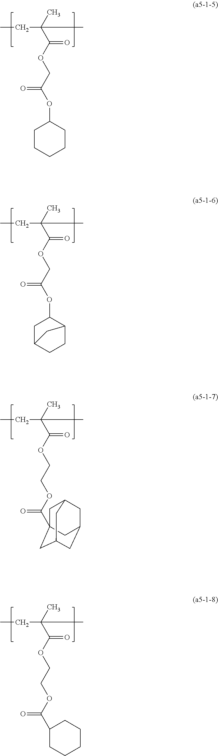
CCC(C)(C(OCC(OC1CCCCC1)=O)=O)C.CCC(C)(C(OCC(OC1CC2CCC1C2)=O)=O)C.CCC(C)(C(OCCOC(=O)C12CC3CC(CC(C1)C3)C2)=O)C.CCC(C)(C(OCCOC(=O)C1CCCCC1)=O)C
